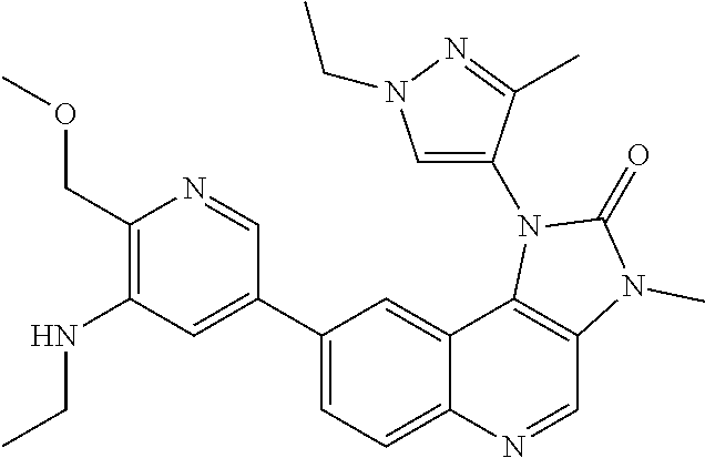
N(C1=C(COC)N=CC(C2=CC=C3C(=C2)C2=C(C=N3)N(C)C(=O)N2C2=CN(CC)N=C2C)=C1)CC
